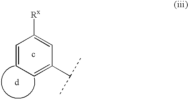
C1=CC=C(C(C)C)C=C1[Rx]
